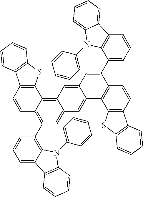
C1=CC2=C(C3=C4C(=CC(C5=C6C(=CC=C5)C5=C(N6C6=CC=CC=C6)C=CC=C5)=C13)C=C1C(=C4)C=C(C3=CC=CC4=C3N(C3=CC=CC=C3)C3=CC=CC=C43)C3=C1C1=C(C=C3)C3=C(S1)C=CC=C3)SC1=C2C=CC=C1
